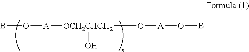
BO[A][OCH2CHCH2](O)O[A]OB
